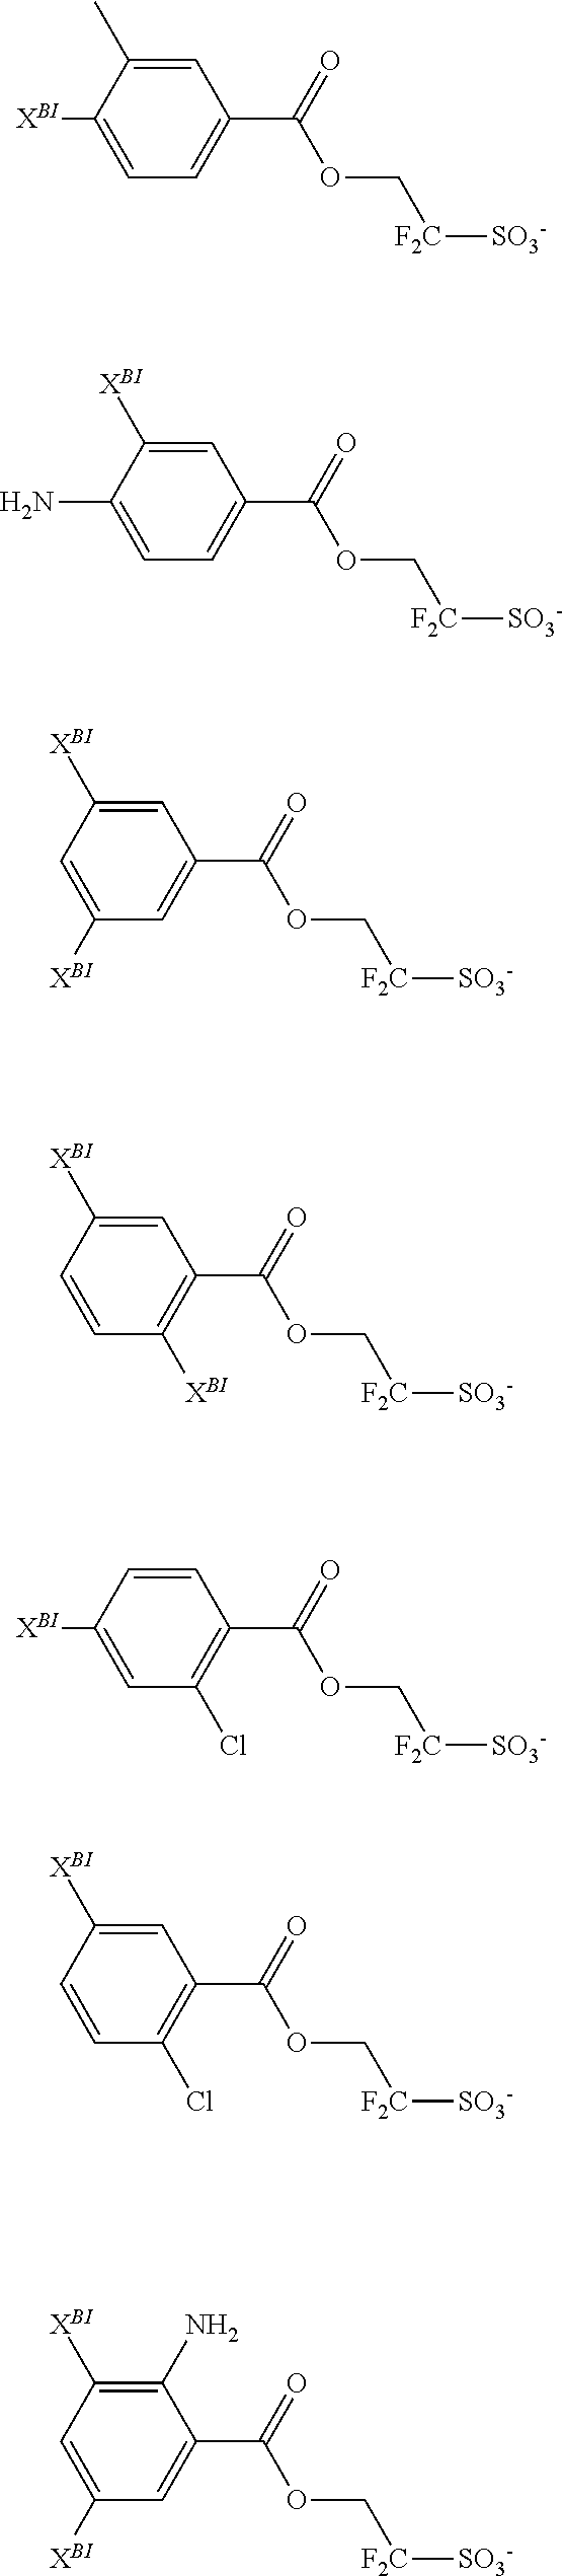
C1=C(C)C([XBI])=CC=C1C(=O)OC[F2C][SO3-].C1=C([XBI])C(N)=CC=C1C(=O)OC[F2C][SO3-].C1=C([XBI])C=C([XBI])C=C1C(=O)OC[F2C][SO3-].C1=C([XBI])C=CC([XBI])=C1C(=O)OC[F2C][SO3-].C1=CC([XBI])=CC(Cl)=C1C(=O)OC[F2C][SO3-].C1=C([XBI])C=CC(Cl)=C1C(=O)OC[F2C][SO3-].C1(N)=C([XBI])C=C([XBI])C=C1C(=O)OC[F2C][SO3-]
